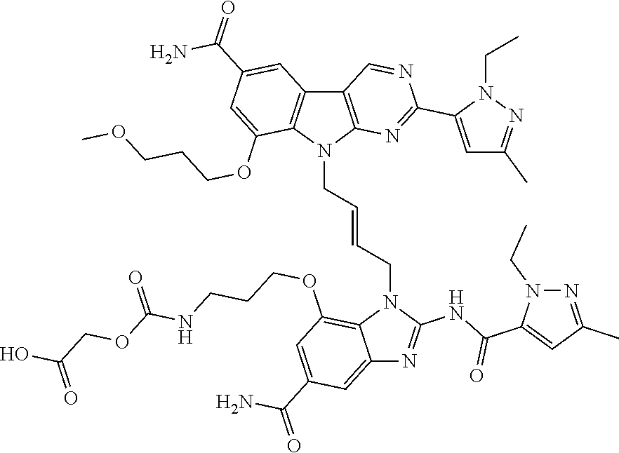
C12=CC(C(=O)N)=CC(OCCCNC(OCC(O)=O)=O)=C1N(CC=CCN1C3=C(C4=C1C(OCCCOC)=CC(C(=O)N)=C4)C=NC(C1=CC(C)=NN1CC)=N3)C(NC(C1=CC(C)=NN1CC)=O)=N2
